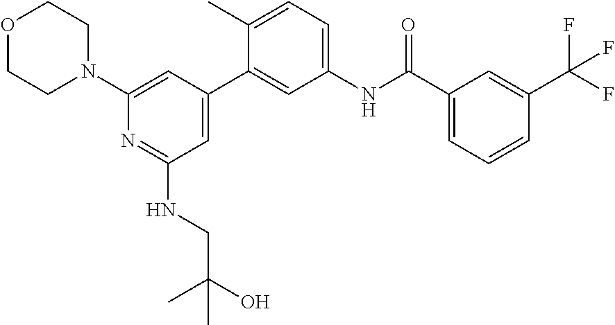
C1(N2CCOCC2)=CC(C2=CC(NC(C3=CC=CC(C(F)(F)F)=C3)=O)=CC=C2C)=CC(NCC(O)(C)C)=N1
